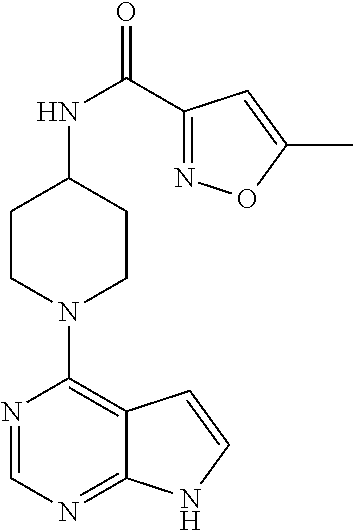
N1=CN=C2C(=C1N1CCC(NC(=O)C3=NOC(C)=C3)CC1)C=CN2
